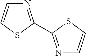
N1=C(C2=NC=CS2)SC=C1
